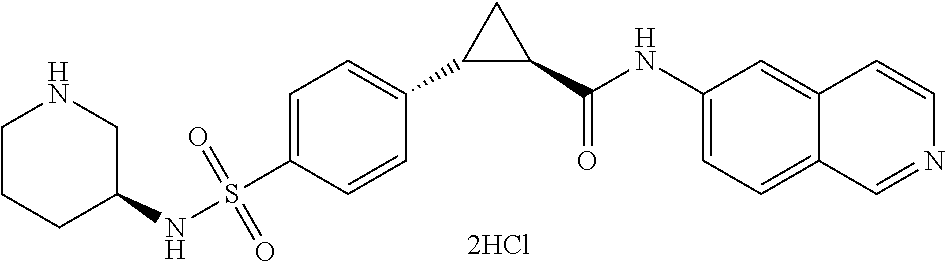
N(S(C1=CC=C(C2C(C(NC3=CC=C4C(=C3)C=CN=C4)=O)C2)C=C1)(=O)=O)C1CNCCC1
